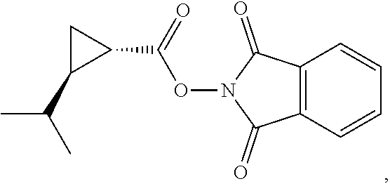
C12=C(C(=O)N(OC(C3CC3C(C)C)=O)C1=O)C=CC=C2
